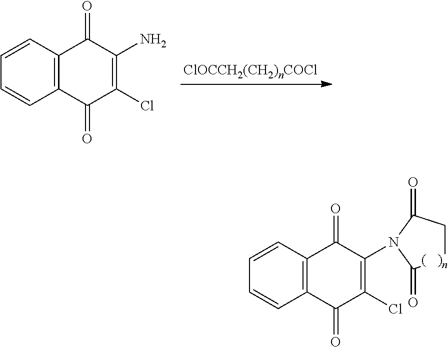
C12=C(C=CC=C1)C(=O)C(N1C(=O)C[(   )n]C1=O)=C(Cl)C2=O.C12=C(C=CC=C1)C(=O)C(N)=C(Cl)C2=O
